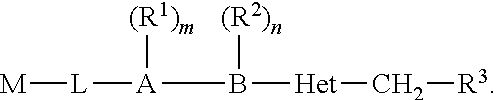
[M][L][A]([(R1)m])B([(R2)n])[Het]C[R3]
